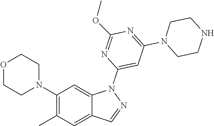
C1(N2CCOCC2)=C(C)C=C2C(=C1)N(C1=CC(N3CCNCC3)=NC(OC)=N1)N=C2
